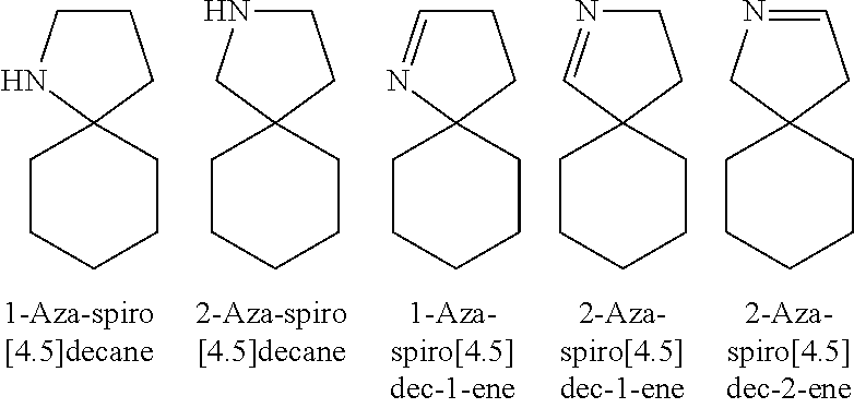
C1NCC2(C1)CCCCC2.C1CNC2(C1)CCCCC2.C1C=NC2(C1)CCCCC2.C1N=CC2(C1)CCCCC2.C1=NCC2(C1)CCCCC2
